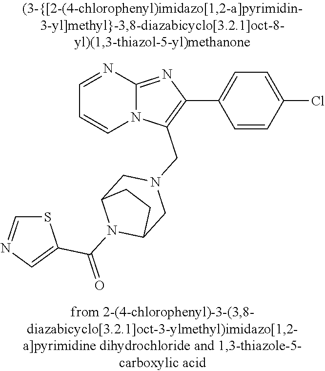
N12C(=NC(C3=CC=C(Cl)C=C3)=C1CN1CC3N(C(=O)C4=CN=CS4)C(C1)CC3)N=CC=C2
